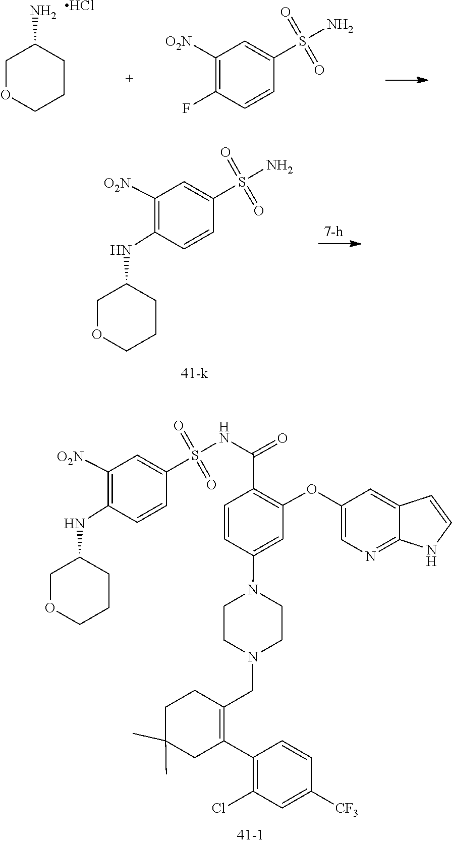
S(=O)(=O)(C1=CC([O2N])=C(NC2COCCC2)C=C1)N.C1(C2=C(CN3CCN(C4=CC(OC5=CN=C6C(=C5)C=CN6)=C(C(NS(=O)(=O)C5=CC([O2N])=C(NC6COCCC6)C=C5)=O)C=C4)CC3)CCC(C)(C)C2)=C(Cl)C=C([CF3])C=C1.C1OCCCC1N.Cl.S(=O)(=O)(C1=CC([O2N])=C(F)C=C1)N
